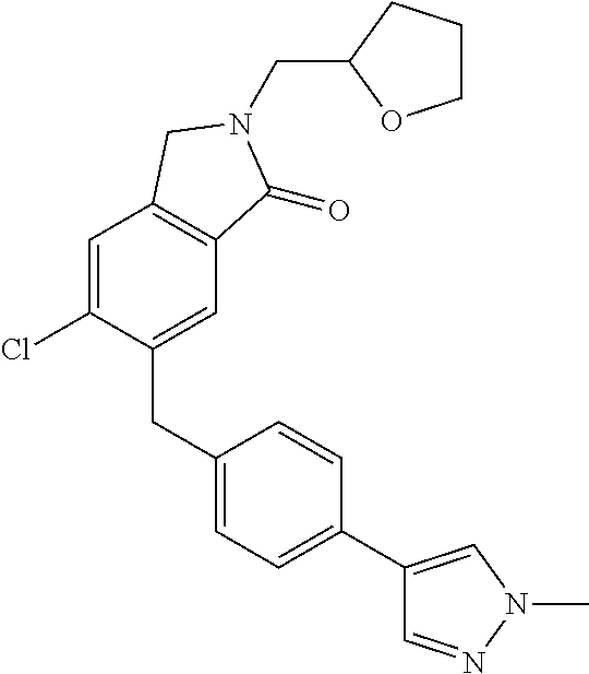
C1(CC2=CC=C(C3=CN(C)N=C3)C=C2)=CC2=C(C=C1Cl)CN(CC1OCCC1)C2=O
